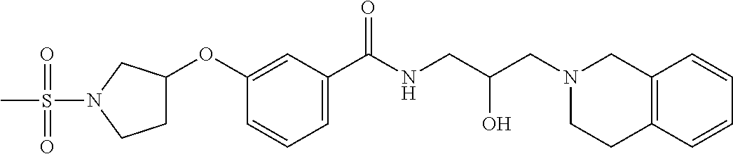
C1=C(C(NCC(CN2CC3=C(CC2)C=CC=C3)O)=O)C=C(OC2CCN(S(C)(=O)=O)C2)C=C1
